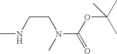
CNCCN(C(OC(C)(C)C)=O)C
